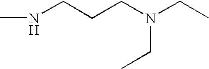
N(CCCN(CC)CC)C
